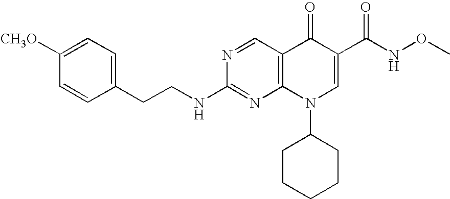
N1=CC2=C(N=C1NCCC1=CC=C([CH3O])C=C1)N(C1CCCCC1)C=C(C(NOC)=O)C2=O
